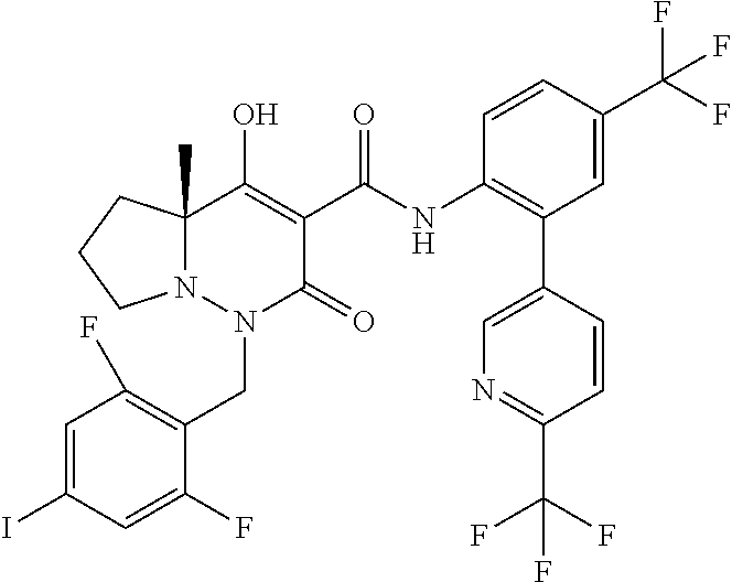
C1=C(I)C=C(F)C(CN2C(=O)C(C(NC3=C(C4=CN=C(C(F)(F)F)C=C4)C=C(C(F)(F)F)C=C3)=O)=C(O)C3(C)N2CCC3)=C1F
